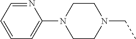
N1=CC=CC=C1N1CCN(CC)CC1
